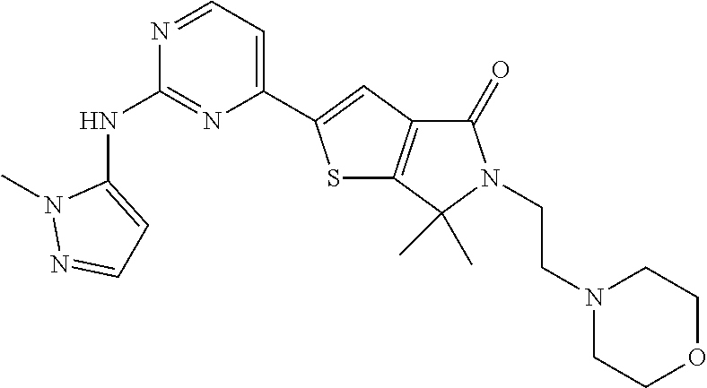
C1(C2=CC3=C(S2)C(C)(C)N(CCN2CCOCC2)C3=O)=CC=NC(NC2=CC=NN2C)=N1
